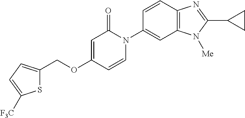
C1(COC2=CC(=O)N(C3=CC4=C(C=C3)N=C(C3CC3)N4[Me])C=C2)=CC=C([F3C])S1
